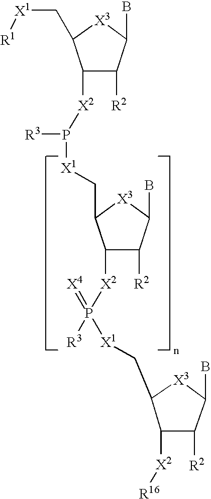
C1([X2]P([R3])[X1]CC2C([X2]P([R3])(=[X4])[X1]CC3C([X2][R16])C([R2])C(B)[X3]3)C([R2])C(B)[X3]2)C([R2])C(B)[X3]C1C[X1][R1]
